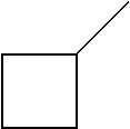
C1CC(C)C1
